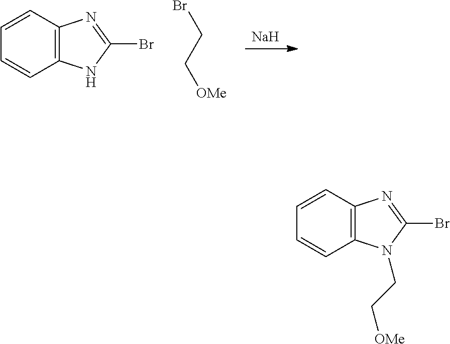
[Na].C1=CC2=C(C=C1)N=C(Br)N2.BrCC[OMe].C1=CC2=C(C=C1)N=C(Br)N2CC[OMe]
